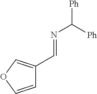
N(C([Ph])[Ph])=CC1=COC=C1
